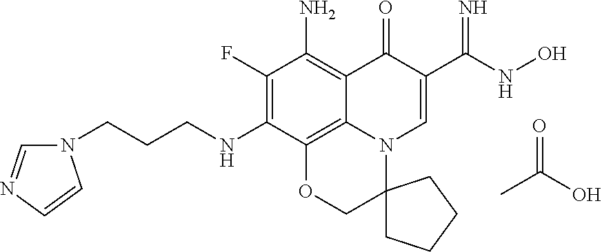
C(CCNC1=C(F)C(N)=C2C3=C1OCC1(N3C=C(C(=N)NO)C2=O)CCCC1)N1C=NC=C1.CC(=O)O
